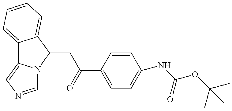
C12=CC=CC=C1C(CC(=O)C1=CC=C(NC(OC(C)(C)C)=O)C=C1)N1C2=CN=C1
